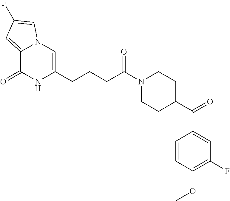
C12=CC(F)=CN1C=C(CCCC(N1CCC(C(C3=CC(F)=C(OC)C=C3)=O)CC1)=O)NC2=O
